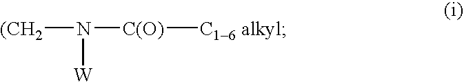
[(CH2]N([C(O)][C16 alkyl])[W]
